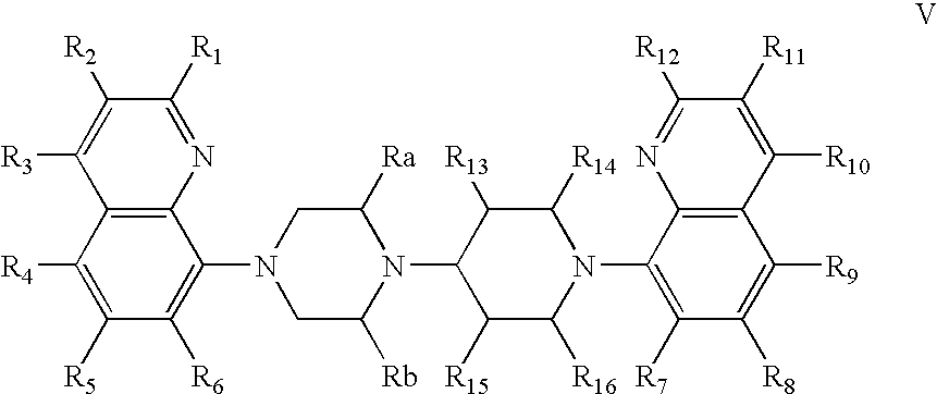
C1([R4])=C([R5])C([R6])=C(N2CC([Rb])N(C3C([R15])C([R16])N(C4=C([R7])C([R8])=C([R9])C5=C4N=C([R12])C([R11])=C5[R10])C([R14])C3[R13])C([Ra])C2)C2=C1C([R3])=C([R2])C([R1])=N2
